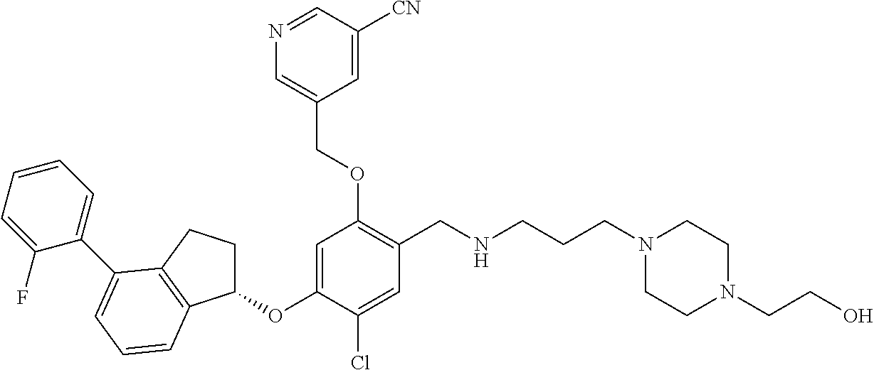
C1(OC2=CC(OCC3=CN=CC([CN])=C3)=C(CNCCCN3CCN(CCO)CC3)C=C2Cl)CCC2=C1C=CC=C2C1=CC=CC=C1F
